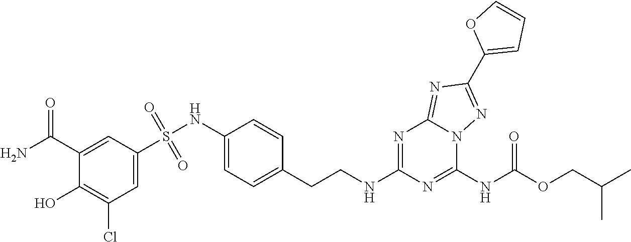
C1(C(N)=O)=CC(S(NC2=CC=C(CCNC3=NC4=NC(C5=CC=CO5)=NN4C(NC(OCC(C)C)=O)=N3)C=C2)(=O)=O)=CC(Cl)=C1O
